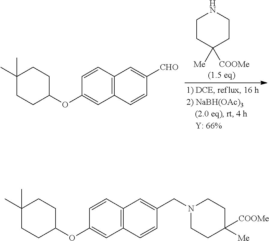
C1CC([Me])([COOMe])CCN1.C1=CC2=C(C=C1OC1CCC(C)(C)CC1)C=CC([CHO])=C2.C1=CC2=C(C=C1OC1CCC(C)(C)CC1)C=CC(CN1CCC([Me])([COOMe])CC1)=C2
